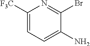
C1([F3C])=CC=C(N)C(Br)=N1
